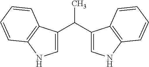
C1=C(C(C2=CNC3=C2C=CC=C3)C)C2=C(N1)C=CC=C2
